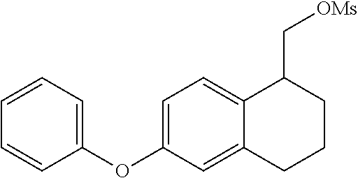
C1=CC(OC2=CC=C3C(=C2)CCCC3C[OMs])=CC=C1
